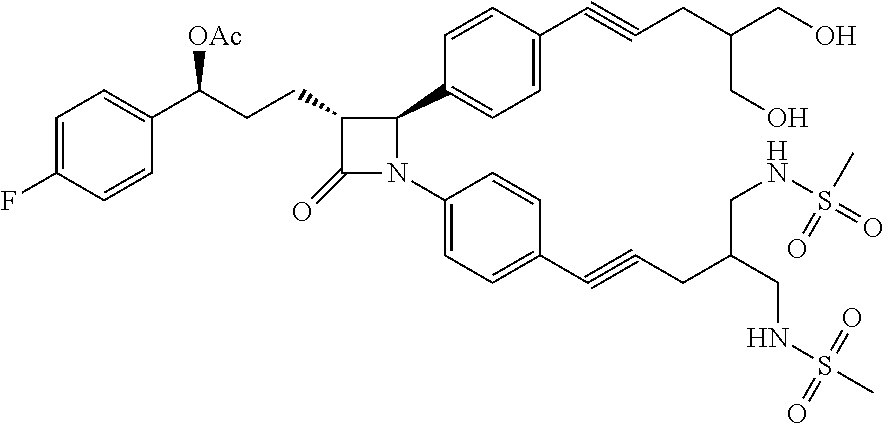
C(#CCC(CNS(C)(=O)=O)CNS(=O)(C)=O)C1=CC=C(N2C(C3=CC=C(C#CCC(CO)CO)C=C3)C(CCC(C3=CC=C(F)C=C3)[OAc])C2=O)C=C1
